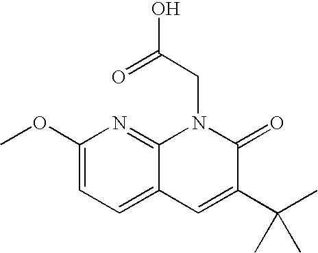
C12=CC=C(OC)N=C1N(CC(O)=O)C(=O)C(C(C)(C)C)=C2
